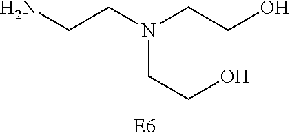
[E6].NCCN(CCO)CCO
